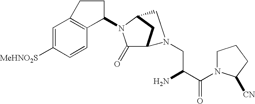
C1=C([MeHNO2S])C=CC2=C1CCC2N1C(=O)C2CC1CN2CC(N)C(N1CCCC1[CN])=O
